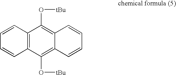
C12=C(C=CC=C1)C(O[tBu])=C1C(=C2O[tBu])C=CC=C1
